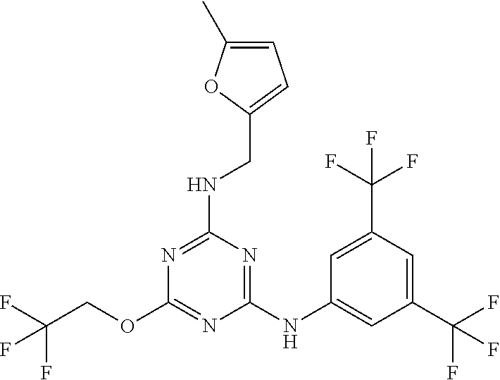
C1(NC2=CC(C(F)(F)F)=CC(C(F)(F)F)=C2)=NC(NCC2=CC=C(C)O2)=NC(OCC(F)(F)F)=N1
